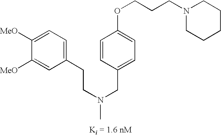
C1=CC(OCCCN2CCCCC2)=CC=C1CN(CCC1=CC=C([MeO])C([MeO])=C1)C
